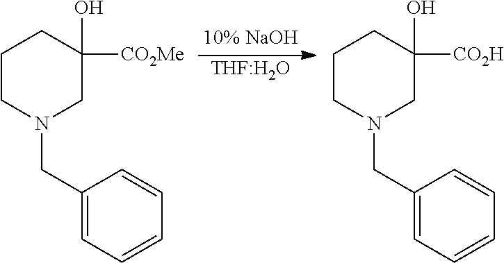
C1CN(CC2=CC=CC=C2)CC(O)([CO2Me])C1.[THF:H2O].C1CN(CC2=CC=CC=C2)CC(O)([CO2H])C1
